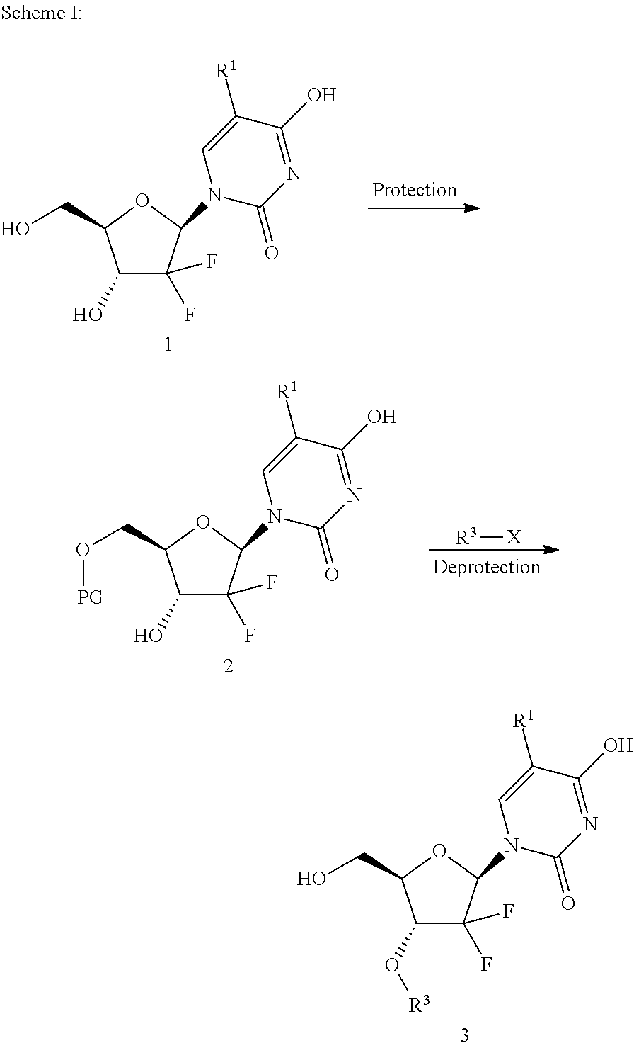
C1(O)C(F)(F)C(N2C(=O)N=C(O)C([R1])=C2)OC1CO.C1(O)C(F)(F)C(N2C(=O)N=C(O)C([R1])=C2)OC1CO[PG].[R3][X].C1(O[R3])C(F)(F)C(N2C(=O)N=C(O)C([R1])=C2)OC1CO
